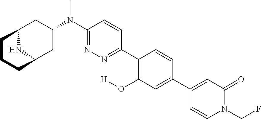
C12NC(CC(N(C3=NN=C(C4=C(O[H])C=C(C5=CC(=O)N(CF)C=C5)C=C4)C=C3)C)C1)CCC2
